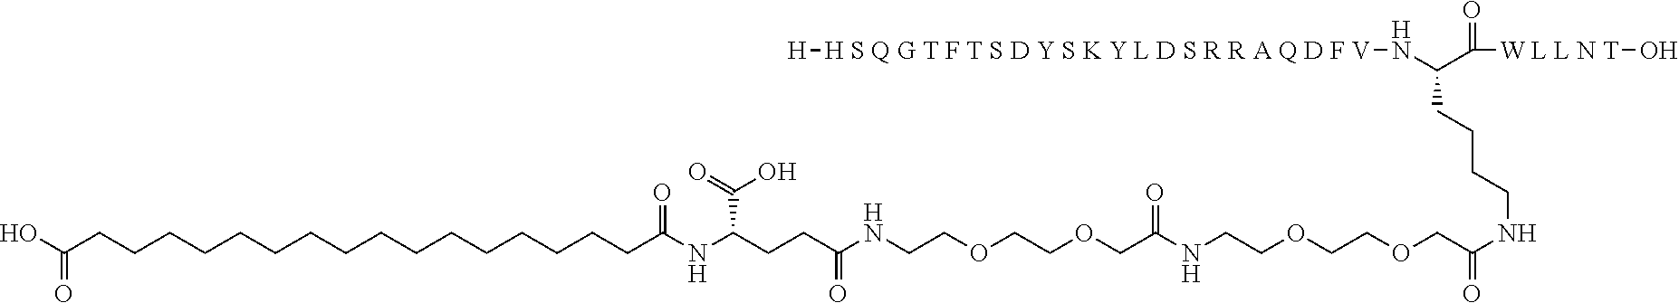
OC(CCCCCCCCCCCCCCCCC(NC(CCC(NCCOCCOCC(NCCOCCOCC(NCCCCC(C(=O)[W L L N T]O)N[H S Q G T F T S D Y S K Y L D S R R A Q D F V][H])=O)=O)=O)C(=O)O)=O)=O
